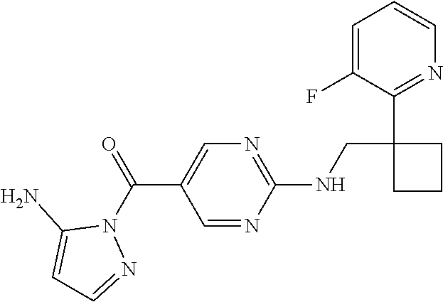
C(C1=CN=C(NCC2(C3=NC=CC=C3F)CCC2)N=C1)(N1C(N)=CC=N1)=O
